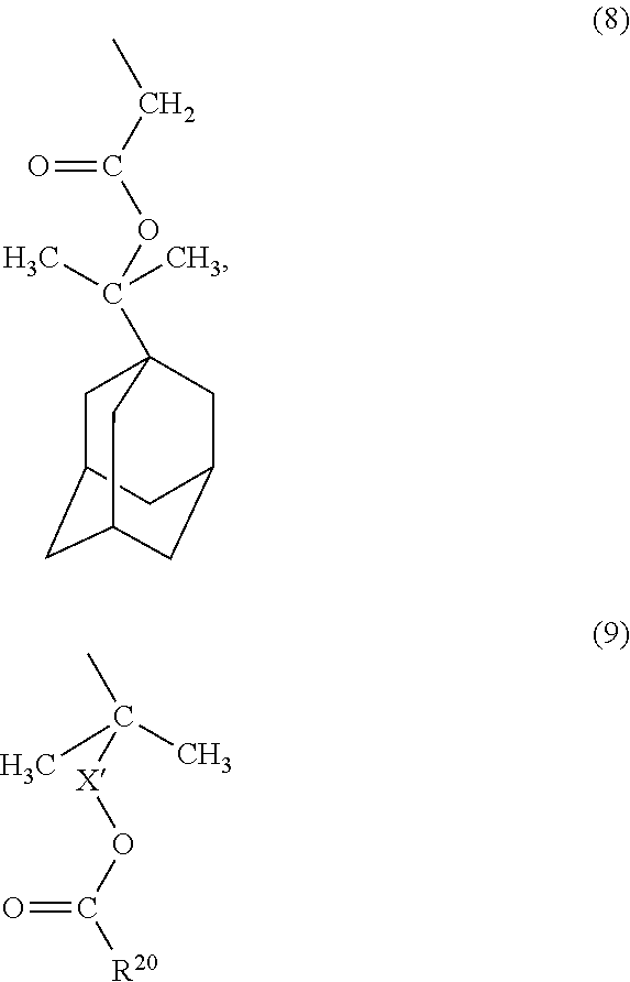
CCC(=O)OC(C)(C)C12CC3CC(CC(C1)C3)C2.CC([X]OC(=O)[R20])(C)C
